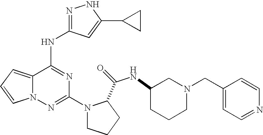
N1N=C(NC2=NC(N3CCCC3C(=O)NC3CCCN(CC4=CC=NC=C4)C3)=NN3C2=CC=C3)C=C1C1CC1
